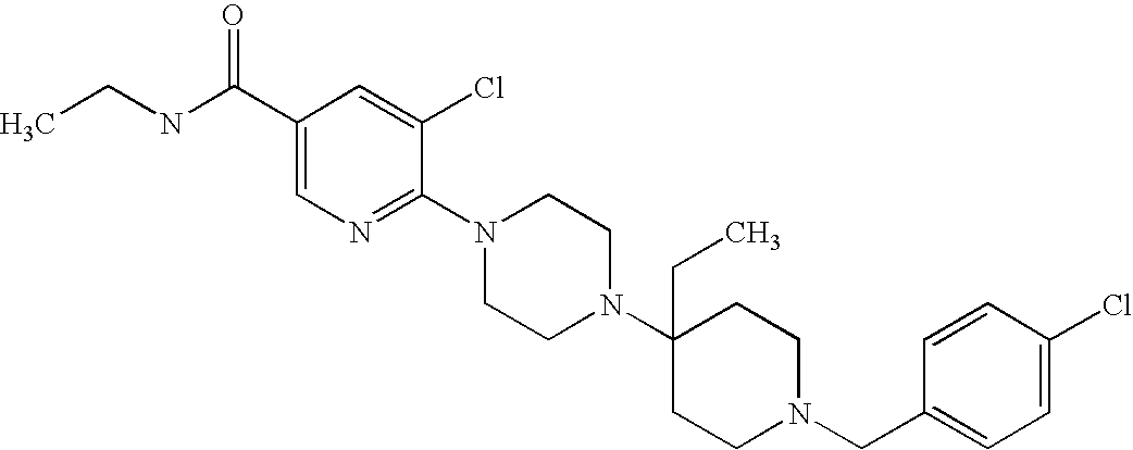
C1(Cl)=CC=C(CN2CCC(N3CCN(C4=NC=C(C(NCC)=O)C=C4Cl)CC3)(CC)CC2)C=C1
